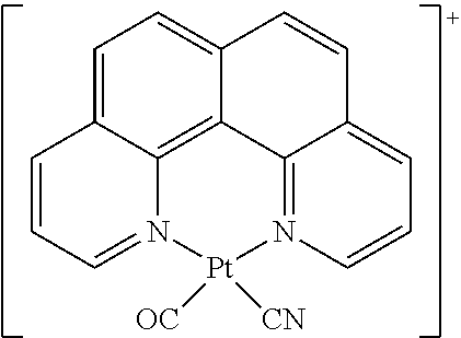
C1=C2C3=C4C(=C1)C=CC1=CC=CN(=C41)[Pt]([OC])([CN])N3=CC=C2
